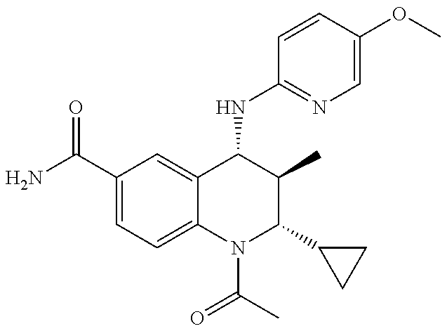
C1(C(=O)N)=CC=C2C(=C1)C(NC1=NC=C(OC)C=C1)C(C)C(C1CC1)N2C(C)=O
